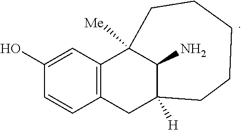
C1(O)=CC2=C(C=C1)CC1([H])C(N)C2([Me])CCCCC1
